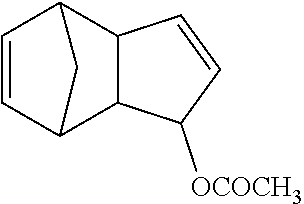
C1=CC2C3C(C1C2)C=CC3[OCOCH3]
